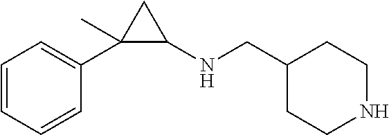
C1=CC=CC=C1C1(C)C(NCC2CCNCC2)C1
